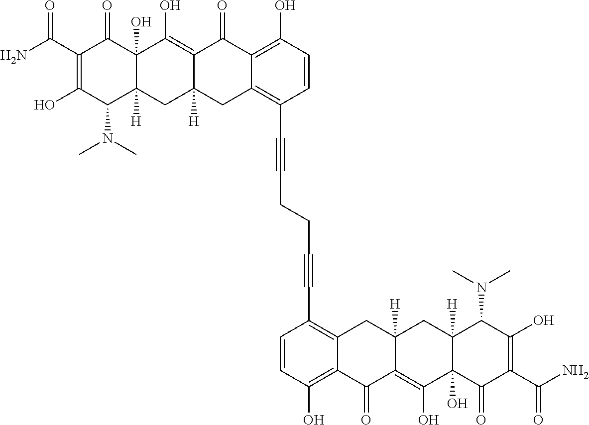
NC(C1=C(O)C(N(C)C)C2([H])C(O)(C1=O)C(O)=C1C([H])(C2)CC2=C(C#CCCC#CC3=C4C(=C(O)C=C3)C(=O)C3=C(O)C5(O)C([H])(CC3([H])C4)C(N(C)C)C(O)=C(C(N)=O)C5=O)C=CC(O)=C2C1=O)=O
